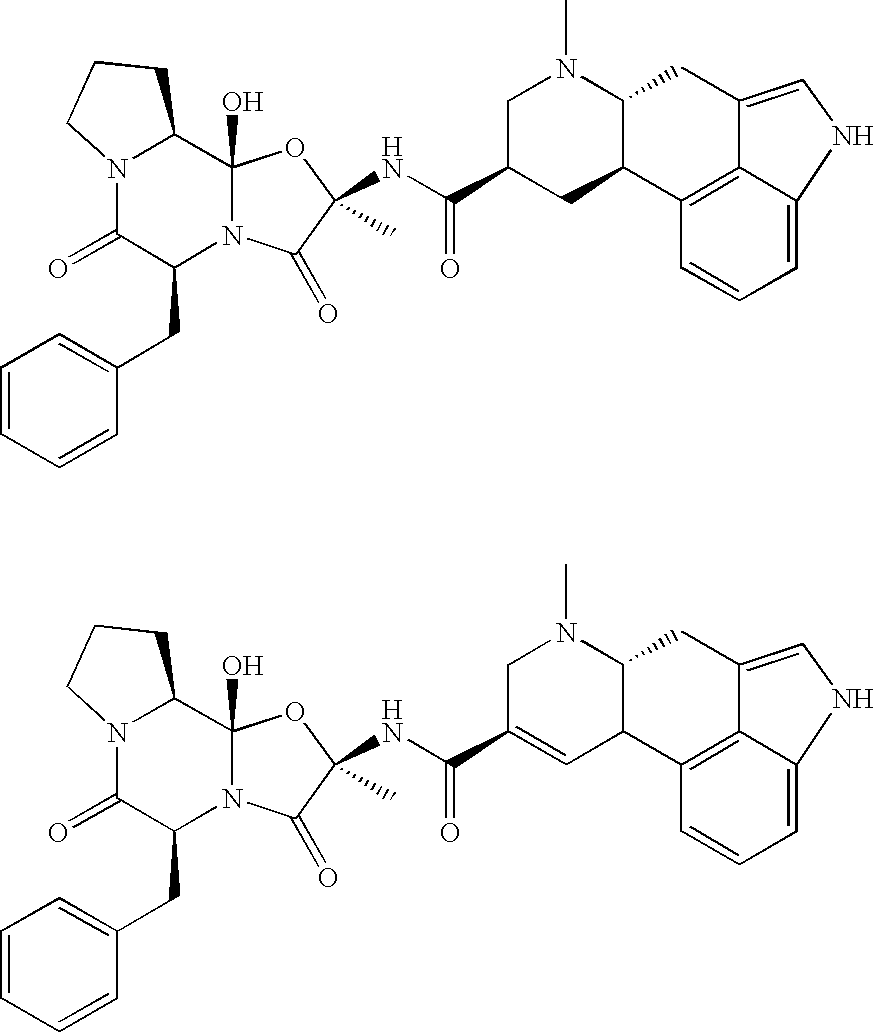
N12C(=O)C(CC3=CC=CC=C3)N3C(O)(C1CCC2)OC(NC(C1CC2C(N(C)C1)CC1=CNC4=CC=CC2=C14)=O)(C)C3=O.N12C(=O)C(CC3=CC=CC=C3)N3C(O)(C1CCC2)OC(NC(C1=CC2C(N(C)C1)CC1=CNC4=CC=CC2=C14)=O)(C)C3=O
